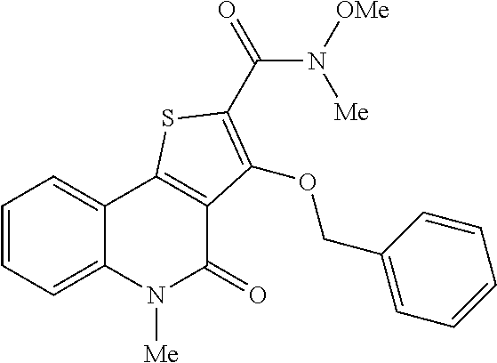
C1=CC=C2C(=C1)C1=C(C(=O)N2[Me])C(OCC2=CC=CC=C2)=C(C(N([Me])[OMe])=O)S1
